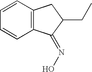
C12=C(C=CC=C1)CC(CC)C2=NO
